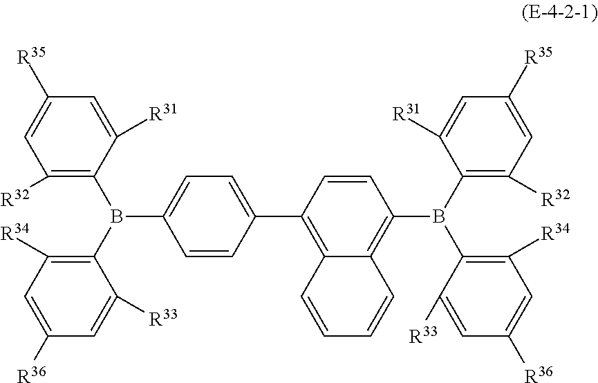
C1=C([R35])C=C([R31])C(B(C2=C([R34])C=C([R36])C=C2[R33])C2=C3C(=C(C4=CC=C(B(C5=C([R32])C=C([R35])C=C5[R31])C5=C([R34])C=C([R36])C=C5[R33])C=C4)C=C2)C=CC=C3)=C1[R32]
